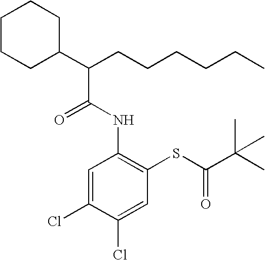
N(C1=C(SC(C(C)(C)C)=O)C=C(Cl)C(Cl)=C1)C(C(C1CCCCC1)CCCCCC)=O
